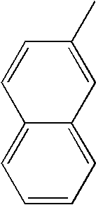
CC1=CC2=CC=CC=C2C=C1
